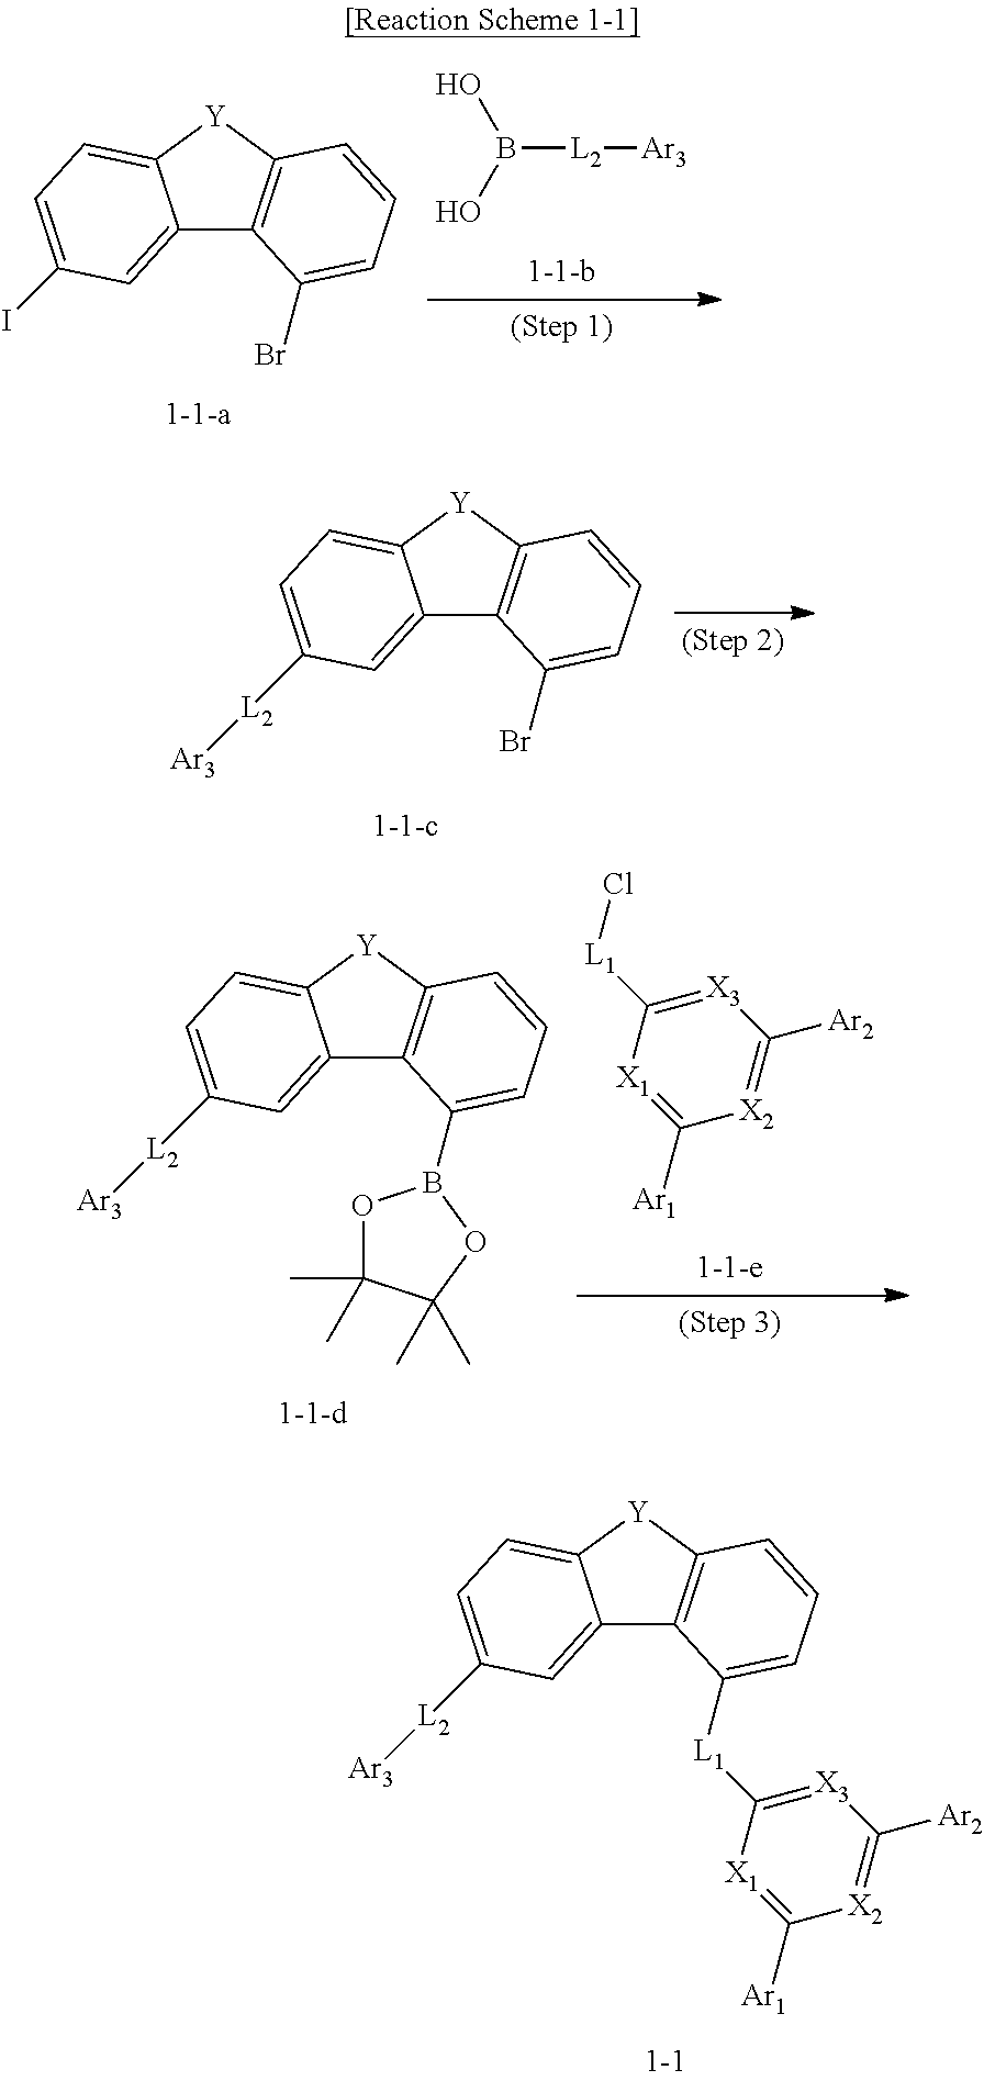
OB(O)[L2][Ar3].C12=CC(I)=CC=C1[Y]C1=C2C(Br)=CC=C1.C12=CC([L2][Ar3])=CC=C1[Y]C1=C2C(Br)=CC=C1.[X2]1=C([Ar2])[X3]=C([L1]Cl)[X1]=C1[Ar1].C12=CC([L2][Ar3])=CC=C1[Y]C1=C2C(B2OC(C)(C)C(C)(C)O2)=CC=C1.C12=CC([L2][Ar3])=CC=C1[Y]C1=C2C([L1]C2=[X3]C([Ar2])=[X2]C([Ar1])=[X1]2)=CC=C1
